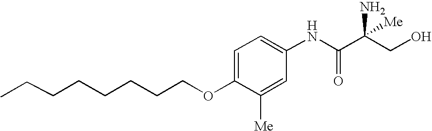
C1=C(OCCCCCCCC)C([Me])=CC(NC(C(CO)(N)[Me])=O)=C1
